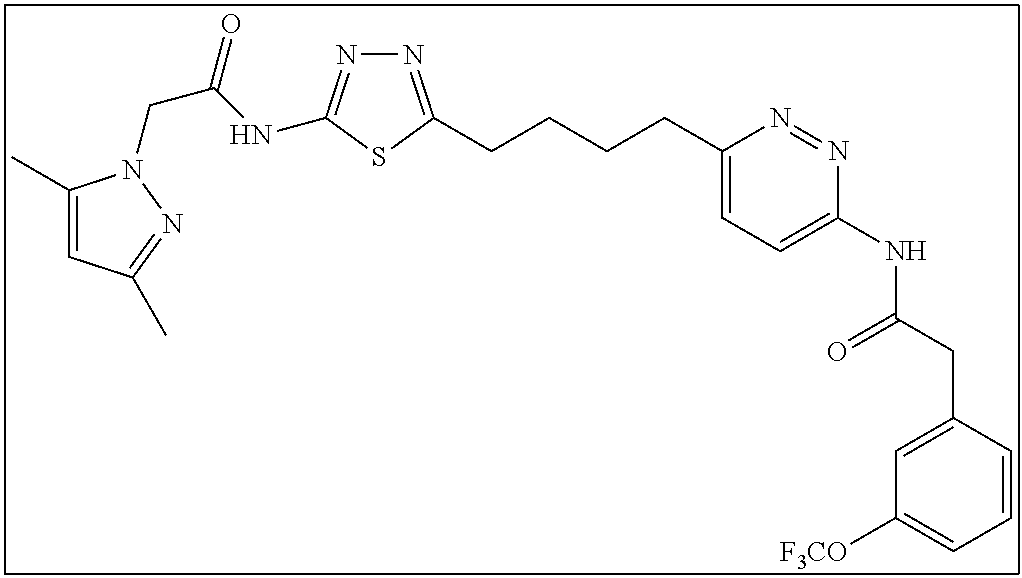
N1=C(CCCCC2=CC=C(NC(CC3=CC([F3CO])=CC=C3)=O)N=N2)SC(NC(CN2C(C)=CC(C)=N2)=O)=N1
